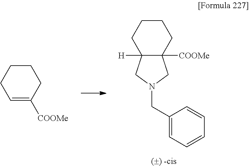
C12([H])C([COOMe])(CN(CC3=CC=CC=C3)C1)CCCC2.C1=C([COOMe])CCCC1
